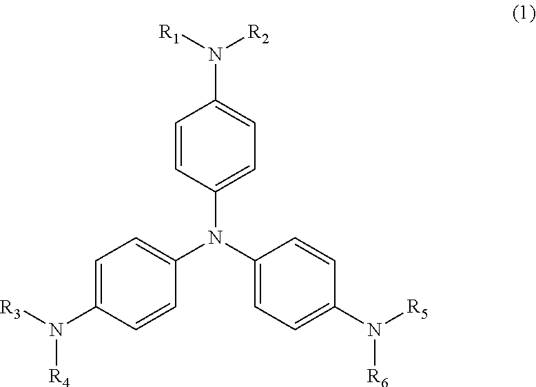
C1(N(C2=CC=C(N([R5])[R6])C=C2)C2=CC=C(N([R3])[R4])C=C2)=CC=C(N([R1])[R2])C=C1
